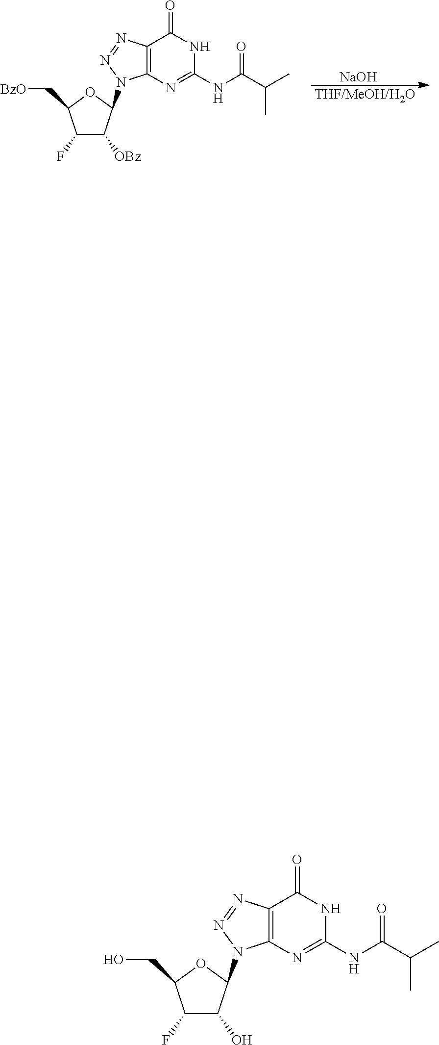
[THF/MeOH/H2O].[NaOH].C12=C(N=C(NC(C(C)C)=O)NC1=O)N(C1C([OBz])C(F)C(C[BzO])O1)N=N2.C12=C(N=C(NC(C(C)C)=O)NC1=O)N(C1C(O)C(F)C(CO)O1)N=N2
